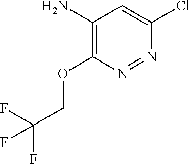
C1(N)=C(OCC(F)(F)F)N=NC(Cl)=C1
